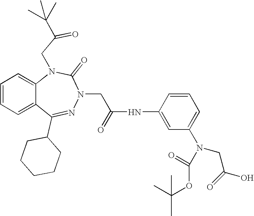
C1=CC=C2C(=C1)N(CC(=O)C(C)(C)C)C(=O)N(CC(NC1=CC(N(C(OC(C)(C)C)=O)CC(O)=O)=CC=C1)=O)N=C2C1CCCCC1
